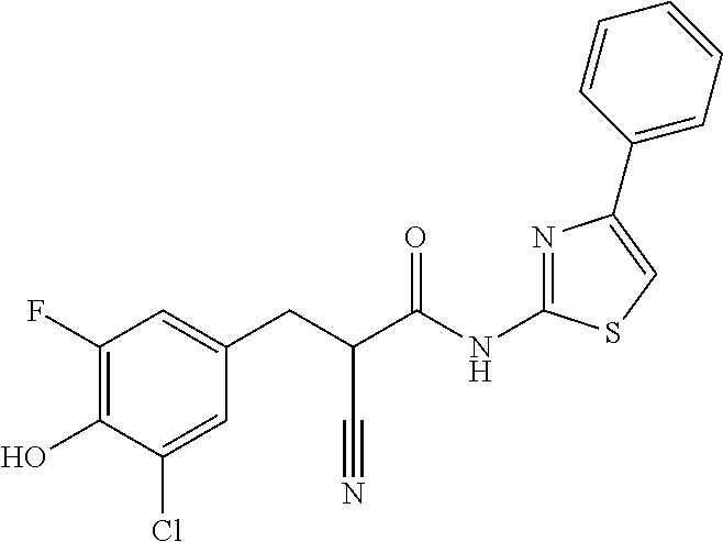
C1(F)=C(O)C(Cl)=CC(CC(C(NC2=NC(C3=CC=CC=C3)=CS2)=O)C#N)=C1
